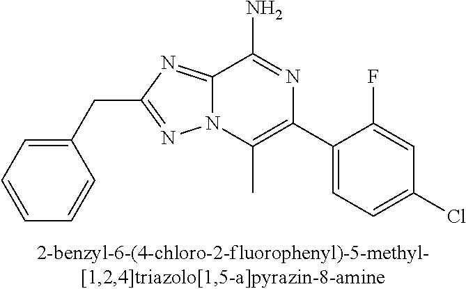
C1(CC2=NN3C(=N2)C(N)=NC(C2=CC=C(Cl)C=C2F)=C3C)=CC=CC=C1
